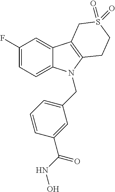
C1(F)=CC=C2C(=C1)C1=C(N2CC2=CC=CC(C(NO)=O)=C2)CCS(=O)(=O)C1
